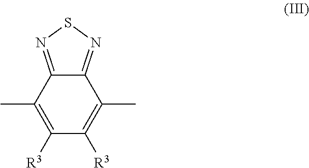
C12=NSN=C1C(C)=C([R3])C([R3])=C2C
